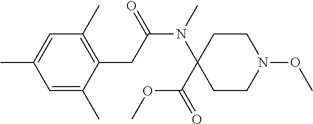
C1(CC(=O)N(C2(C(OC)=O)CCN(OC)CC2)C)=C(C)C=C(C)C=C1C
